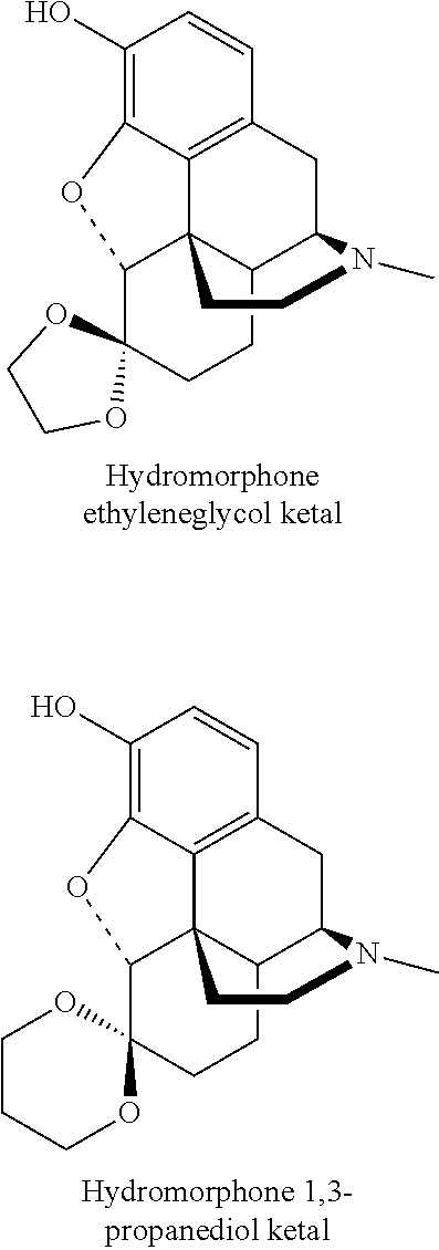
C1(O)=C2C3=C(C=C1)CC1C4C3(C(C3(CC4)OCCO3)O2)CCN1C.C1(O)=C2C3=C(C=C1)CC1C4C3(C(C3(CC4)OCCCO3)O2)CCN1C
